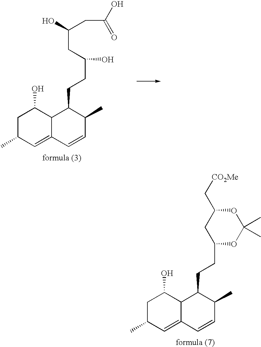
C1C(C)C=C2C(C1O)C(CCC(O)CC(CC(O)=O)O)C(C)C=C2.C1C(C)C=C2C(C1O)C(CCC1OC(C)(C)OC(C[CO2Me])C1)C(C)C=C2
